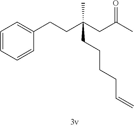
C1=CC=CC(CCC(CC(C)=O)(CCCCC=C)C)=C1
